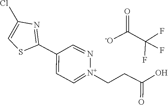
C1(C2=CC=[N+](CCC(=O)O)N=C2)=NC(Cl)=CS1.C(C(F)(F)F)([-O])=O
